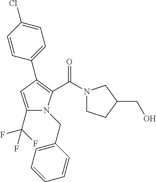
C1(C2=C(C(=O)N3CCC(CO)C3)N(CC3=CC=CC=C3)C(C(F)(F)F)=C2)=CC=C(Cl)C=C1
